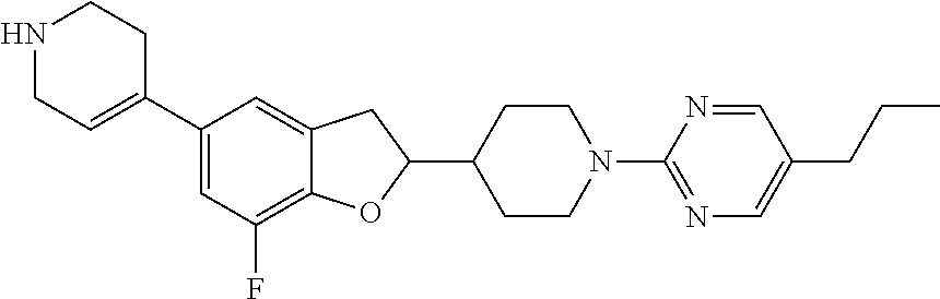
C1(C2=CCNCC2)=CC(F)=C2C(=C1)CC(C1CCN(C3=NC=C(CCC)C=N3)CC1)O2
